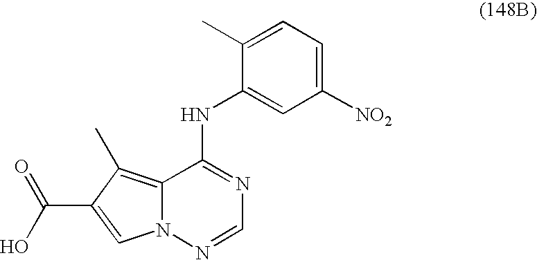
C1(NC2=NC=NN3C2=C(C)C(C(O)=O)=C3)=CC([NO2])=CC=C1C
